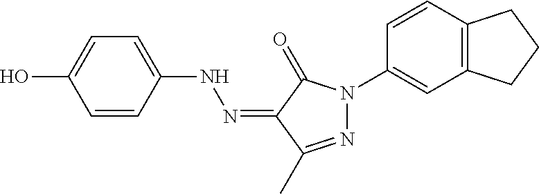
C1=CC(NN=C2C(C)=NN(C3=CC4=C(C=C3)CCC4)C2=O)=CC=C1O
